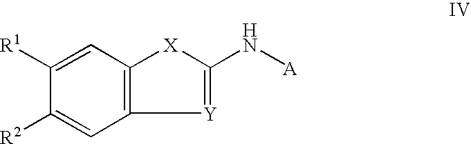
C12=C(C=C([R1])C([R2])=C1)[X]C(N[A])=[Y]2
